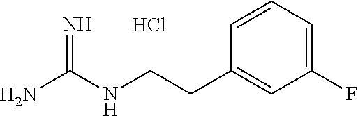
C(CNC(N)=N)C1=CC(F)=CC=C1.Cl
